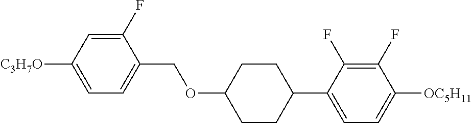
C1(F)=CC([C3H7O])=CC=C1COC1CCC(C2=CC=C([OC5H11])C(F)=C2F)CC1
